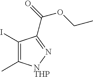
IC1=C(C)[NTHP]N=C1C(OCC)=O
